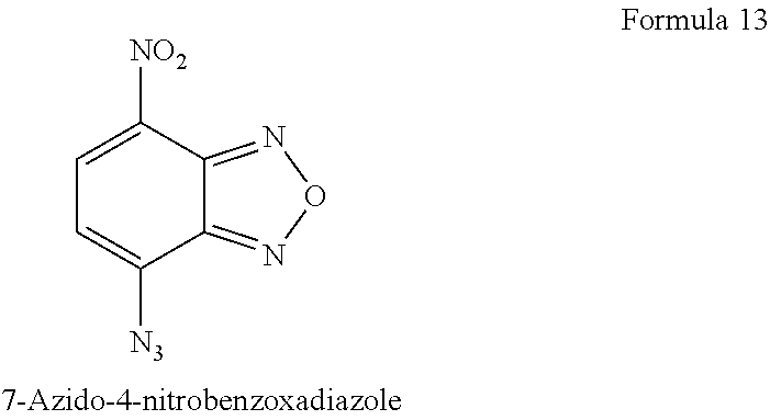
C1=C([NO2])C2=NON=C2C([N3])=C1
